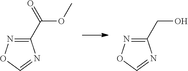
C1(CO)=NOC=N1.C1(C(=O)OC)=NOC=N1
